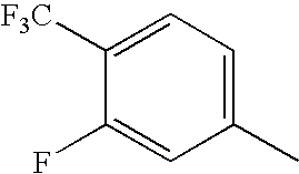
C1([F3C])=CC=C(C)C=C1F
